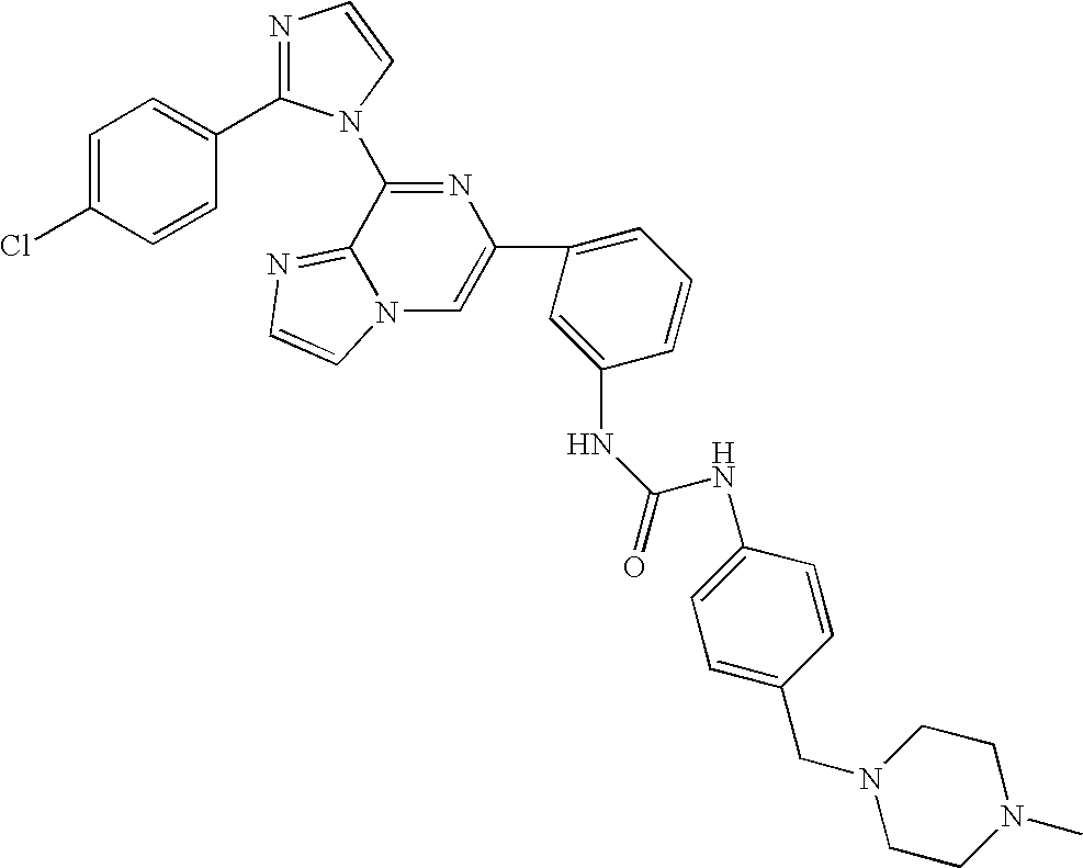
C1(C2=CN3C(=NC=C3)C(N3C(C4=CC=C(Cl)C=C4)=NC=C3)=N2)=CC=CC(NC(=O)NC2=CC=C(CN3CCN(C)CC3)C=C2)=C1
